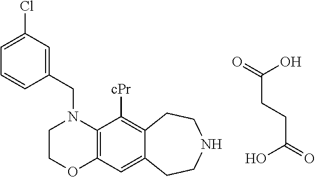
C(CCC(=O)O)(=O)O.C1COC2=C(N1CC1=CC(Cl)=CC=C1)C([cPr])=C1C(=C2)CCNCC1
